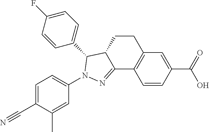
C1C2C(=NN(C3=CC=C(C#N)C(C)=C3)C2C2=CC=C(F)C=C2)C2=C(C1)C=C(C(=O)O)C=C2
